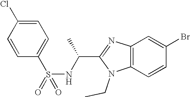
C1=CC(S(=O)(NC(C2=NC3=C(N2CC)C=CC(Br)=C3)C)=O)=CC=C1Cl
